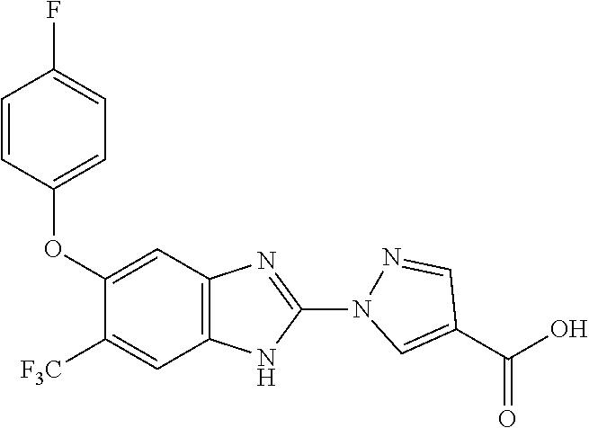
O(C1=CC2=C(C=C1[F3C])NC(N1N=CC(C(=O)O)=C1)=N2)C1=CC=C(F)C=C1
